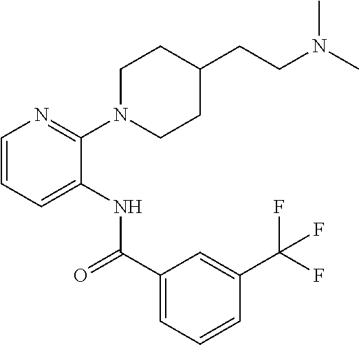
C1=CC=C(NC(C2=CC=CC(C(F)(F)F)=C2)=O)C(N2CCC(CCN(C)C)CC2)=N1
